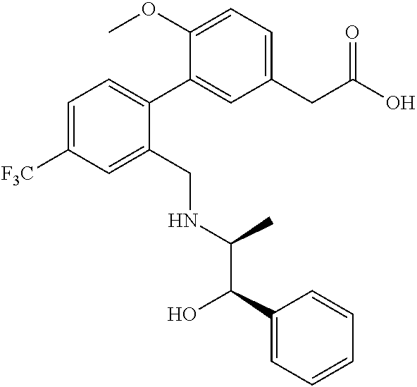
C1=C([F3C])C=C(CNC(C)C(O)C2=CC=CC=C2)C(C2=CC(CC(O)=O)=CC=C2OC)=C1
